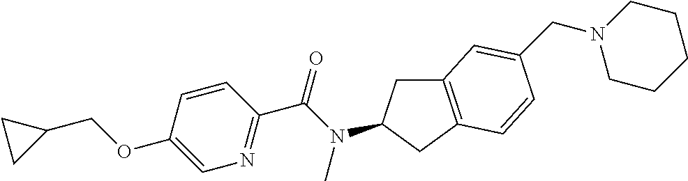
C1(OCC2CC2)=CN=C(C(N(C)C2CC3=C(C2)C=CC(CN2CCCCC2)=C3)=O)C=C1
